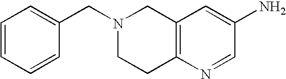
C1=CC=CC(CN2CCC3=C(C2)C=C(N)C=N3)=C1
